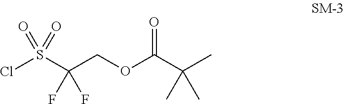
ClS(C(COC(C(C)(C)C)=O)(F)F)(=O)=O
